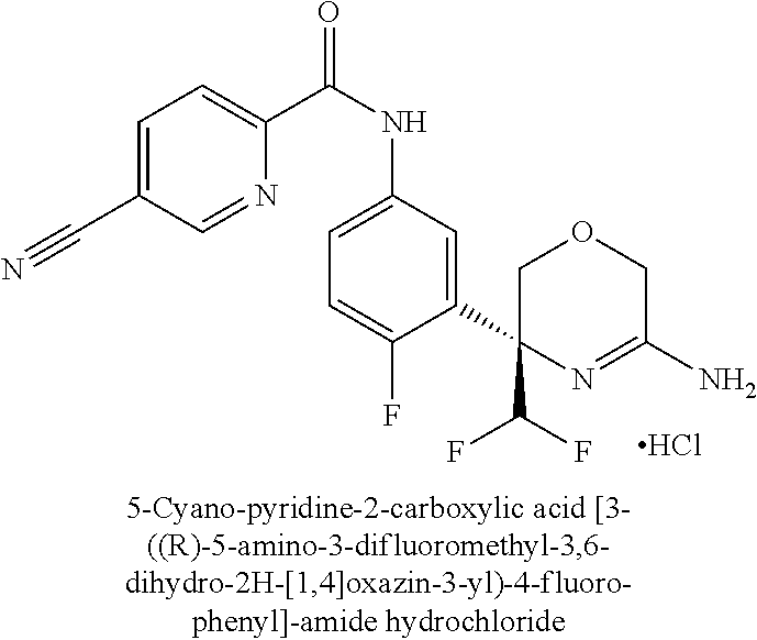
Cl.C1(C(F)F)(C2=CC(NC(=O)C3=CC=C(C#N)C=N3)=CC=C2F)N=C(N)COC1
